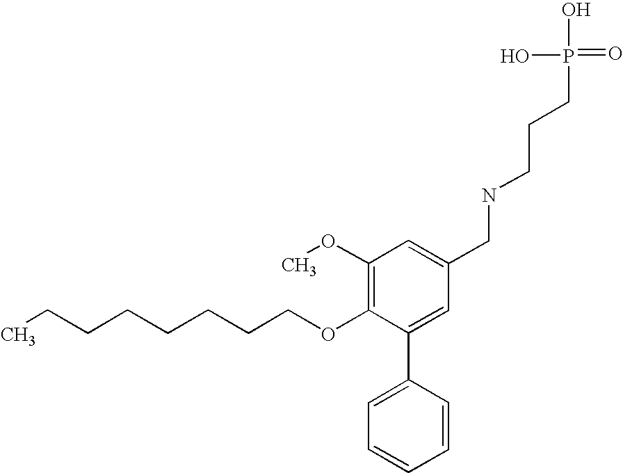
C(COC1=C(OC)C=C(CNCCCP(=O)(O)O)C=C1C1=CC=CC=C1)CCCCCC
